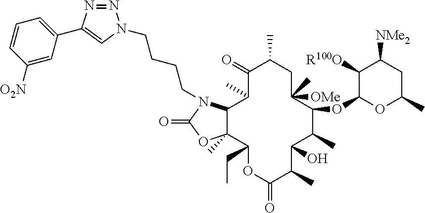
C1=CC=C(C2=CN(CCCCN3C4C(C)(OC3=O)C(CC)OC(=O)C(C)C(O)C(C)C(OC3OC(C)CC([NMe2])C3[R100O])C([OMe])(C)CC(C)C(=O)C4C)N=N2)C=C1[O2N]
